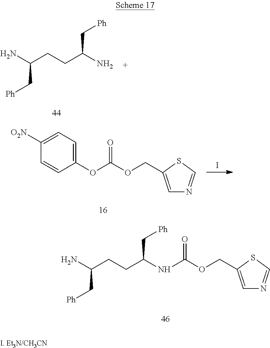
NC(CCC(C[Ph])N)C[Ph].C1(OC(OCC2=CN=CS2)=O)=CC=C([O2N])C=C1.I.NC(CCC(C[Ph])NC(OCC1=CN=CS1)=O)C[Ph]
